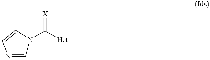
C([Het])(=[X])N1C=NC=C1
